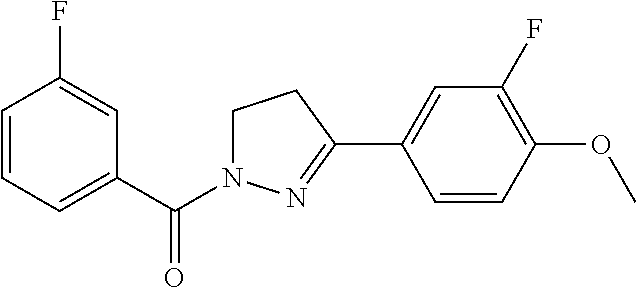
C1=CC=C(C(=O)N2CCC(C3=CC(F)=C(OC)C=C3)=N2)C=C1F
